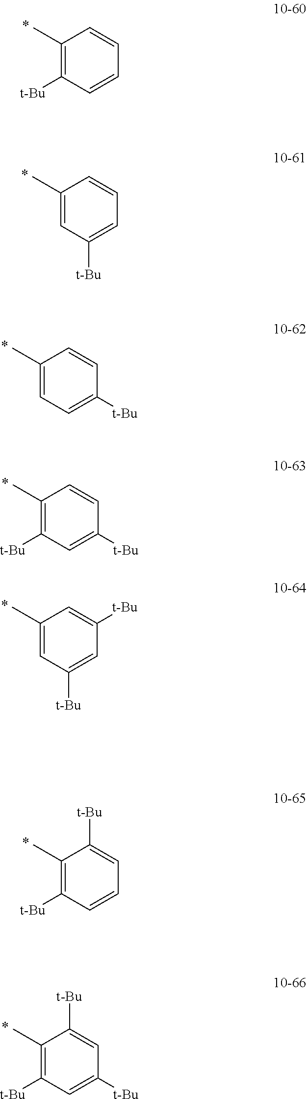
C1(C)=C([t-Bu])C=CC=C1.C1(C)=CC([t-Bu])=CC=C1.C1(C)=CC=C([t-Bu])C=C1.C1(C)=C([t-Bu])C=C([t-Bu])C=C1.C1(C)=CC([t-Bu])=CC([t-Bu])=C1.C1(C)=C([t-Bu])C=CC=C1[t-Bu].C1(C)=C([t-Bu])C=C([t-Bu])C=C1[t-Bu]
